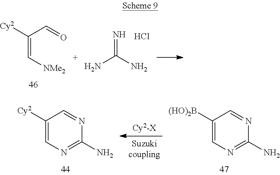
NC(N)=N.Cl.[Cy2]C(C=O)=C[NMe2].C1([Cy2])=CN=C(N)N=C1.C1([(HO)2B])=CN=C(N)N=C1
